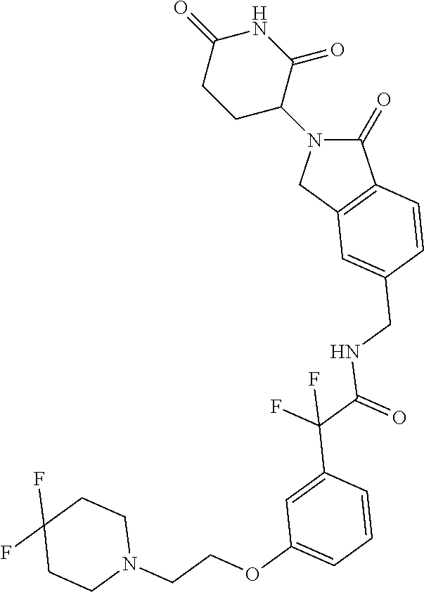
C1(=O)N(C2CCC(=O)NC2=O)CC2=C1C=CC(CNC(=O)C(F)(F)C1=CC(OCCN3CCC(F)(F)CC3)=CC=C1)=C2
